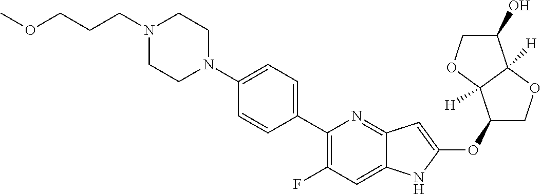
C1(OC2=CC3=NC(C4=CC=C(N5CCN(CCCOC)CC5)C=C4)=C(F)C=C3N2)COC2([H])C1([H])OCC2O
